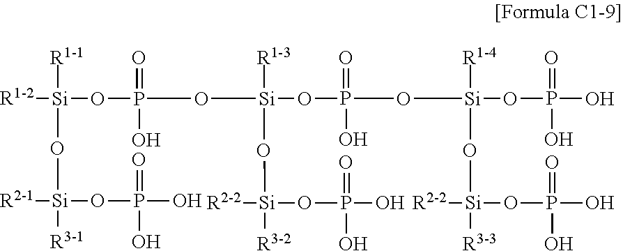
[Si]([R1-1])(O[Si]([R3-1])(OP(O)(O)=O)[R2-1])([R1-2])OP(=O)(O)O[Si]([R1-3])(OP(=O)(O)O[Si]([R1-4])(OP(O)(=O)O)O[Si]([R3-3])(OP(O)(O)=O)[R2-2])O[Si]([R3-2])(OP(O)(O)=O)[R2-2]
